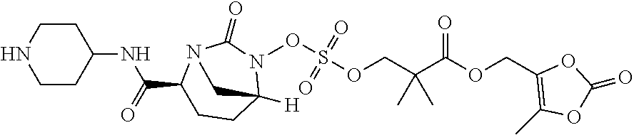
C(OC(C(COS(=O)(=O)ON1C2([H])CCC(C(NC3CCNCC3)=O)N(C1=O)C2)(C)C)=O)C1=C(C)OC(=O)O1
